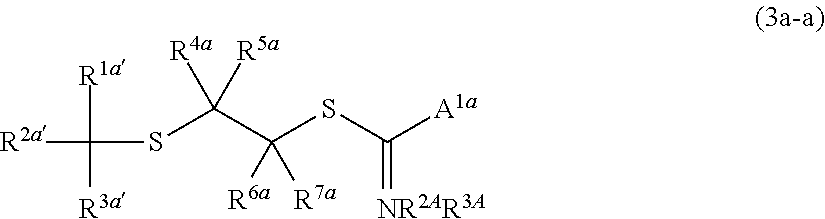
[R2a]C(SC(C(SC([A1a])=[NR2AR3A])([R6a])[R7a])([R5a])[R4a])([R1a])[R3a]
